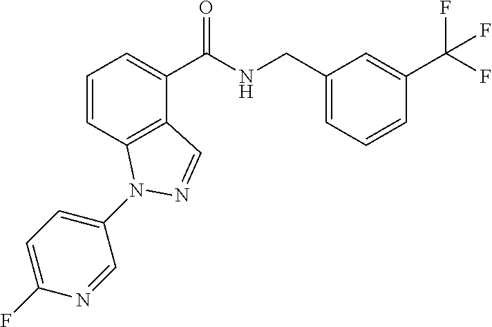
C1=CC2=C(C(C(NCC3=CC=CC(C(F)(F)F)=C3)=O)=C1)C=NN2C1=CC=C(F)N=C1
